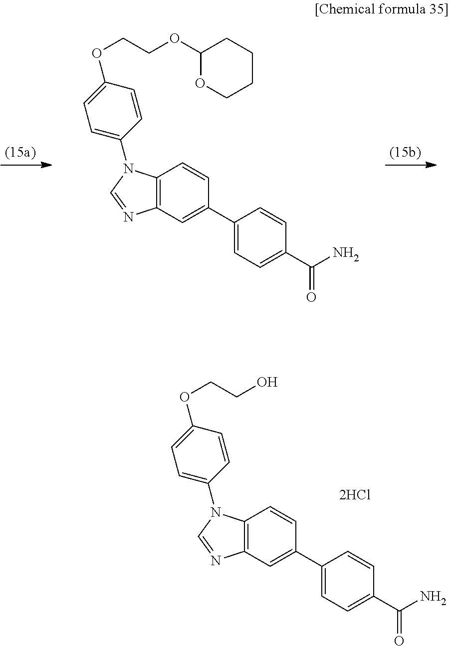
C1=C(N2C3=C(C=C(C4=CC=C(C(N)=O)C=C4)C=C3)N=C2)C=CC(OCCOC2OCCCC2)=C1.C1=C(N2C3=C(C=C(C4=CC=C(C(N)=O)C=C4)C=C3)N=C2)C=CC(OCCO)=C1
